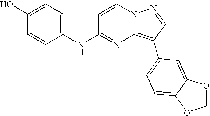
OC1=CC=C(NC2=NC3=C(C4=CC=C5C(=C4)OCO5)C=NN3C=C2)C=C1
